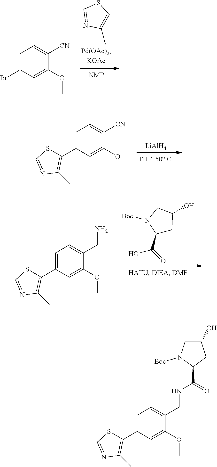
C1(C)=CSC=N1.C1=C(Br)C=C(OC)C([CN])=C1.[LiAlH4].C1=C(C2=C(C)N=CS2)C=C(OC)C([CN])=C1.C1(C(O)=O)CC(O)CN1[Boc].C1=C(C2=C(C)N=CS2)C=C(OC)C(CN)=C1.C1=C(C2=C(C)N=CS2)C=C(OC)C(CNC(=O)C2N([Boc])CC(O)C2)=C1
